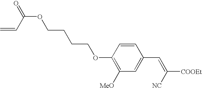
C1(C=C([COOEt])[NC])=CC([MeO])=C(OCCCCOC(=O)C=C)C=C1
